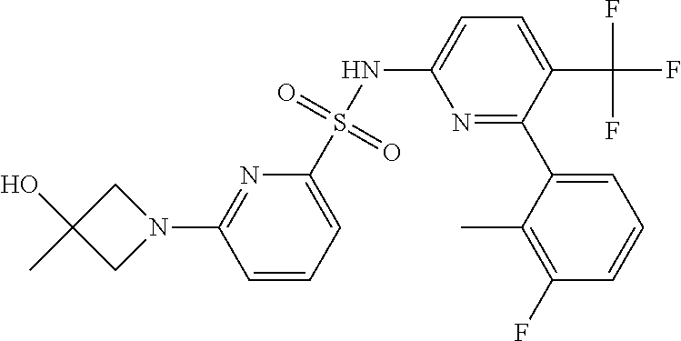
C1=CC=C(S(NC2=CC=C(C(F)(F)F)C(C3=CC=CC(F)=C3C)=N2)(=O)=O)N=C1N1CC(O)(C)C1
